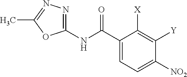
C1=C(C(NC2=NN=C(C)O2)=O)C([X])=C([Y])C([NO2])=C1
